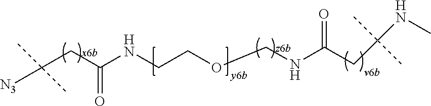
C(NC(CC([N3])(C)C)=O)COCNC(CC(NC)(C)C)=O
